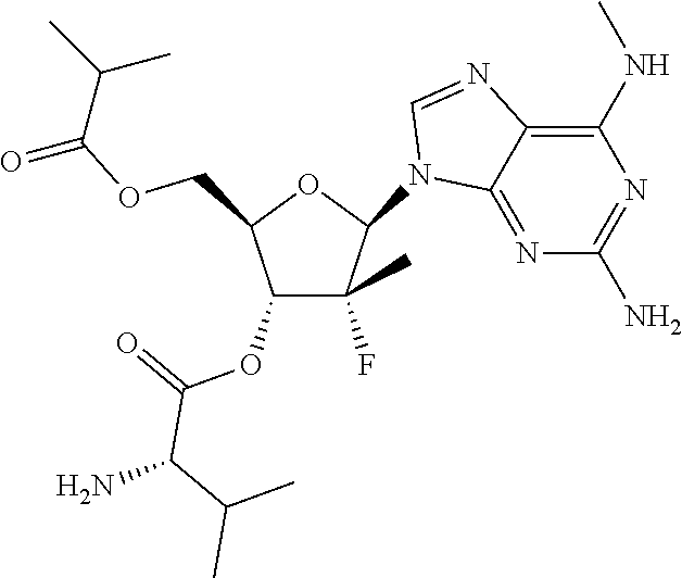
C1(N2C3=NC(N)=NC(NC)=C3N=C2)C(F)(C)C(OC(=O)C(C(C)C)N)C(COC(=O)C(C)C)O1
